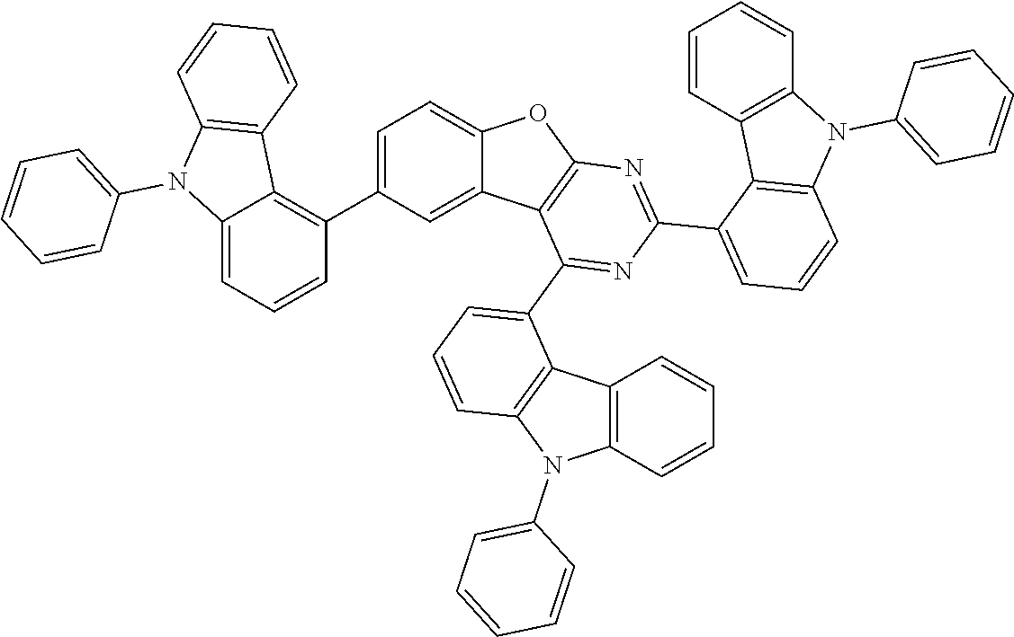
C1=C(C2=C3C(=CC=C2)N(C2=CC=CC=C2)C2=C3C=CC=C2)C=C2C(=C1)OC1=C2C(C2=CC=CC3=C2C2=C(C=CC=C2)N3C2=CC=CC=C2)=NC(C2=CC=CC3=C2C2=C(N3C3=CC=CC=C3)C=CC=C2)=N1
